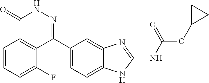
O(C1CC1)C(=O)NC1=NC2=CC(C3=NNC(=O)C4=C3C(F)=CC=C4)=CC=C2N1
